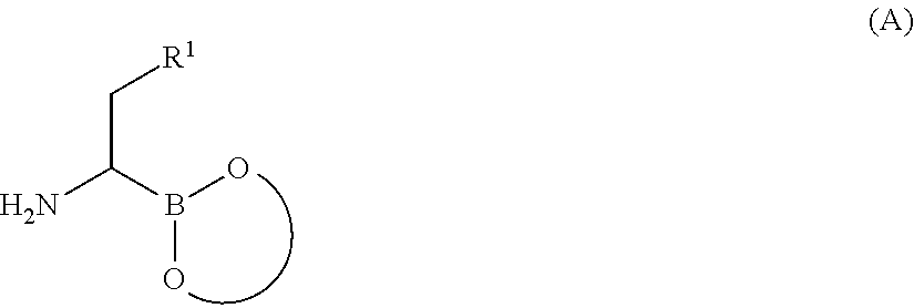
C(C(B(O)O)N)[R1]
